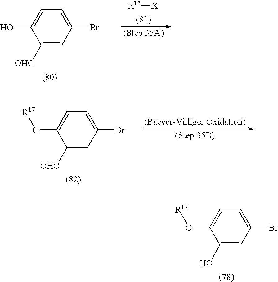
[R17][X].C1([OHC])=CC(Br)=CC=C1O.C1([OHC])=CC(Br)=CC=C1O[R17].C1(O)=CC(Br)=CC=C1O[R17]
